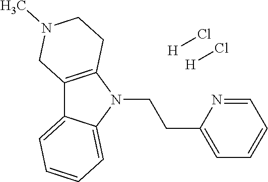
C12=C(N(CCC3=CC=CC=N3)C3=CC=CC=C13)CCN(C)C2.[H]Cl.[H]Cl
